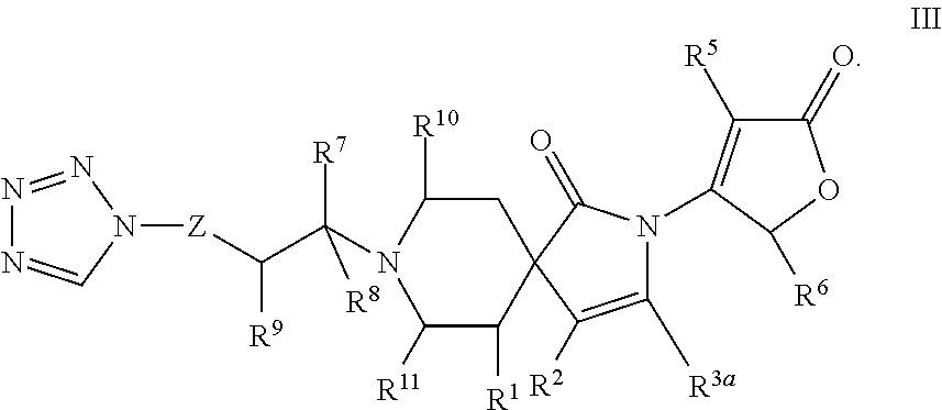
N1=NN([Z]C(C(N2C([R10])CC3(C([R1])C2[R11])C([R2])=C([R3a])N(C2=C([R5])C(=O)OC2[R6])C3=O)([R7])[R8])[R9])C=N1
